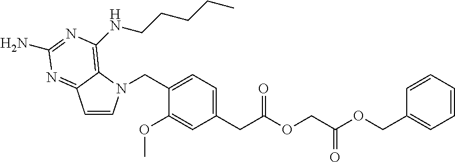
C1=CN(CC2=CC=C(CC(OCC(OCC3=CC=CC=C3)=O)=O)C=C2OC)C2=C(NCCCCC)N=C(N)N=C12
